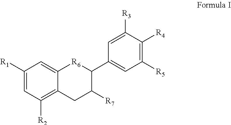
C1([R1])=CC([R2])=C2C(=C1)[R6]C(C1=CC([R5])=C([R4])C([R3])=C1)C([R7])C2
